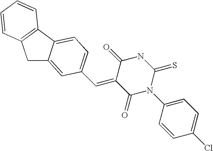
C1C2=CC(C=C3C(=O)N(C4=CC=C(Cl)C=C4)C(=S)NC3=O)=CC=C2C2=C1C=CC=C2
